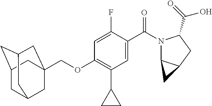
C(OC1=C(C2CC2)C=C(C(=O)N2C3C(CC2C(O)=O)C3)C(F)=C1)C12CC3CC(CC(C1)C3)C2
